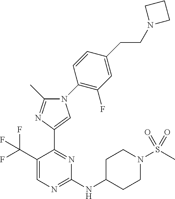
C1(NC2CCN(S(C)(=O)=O)CC2)=NC=C(C(F)(F)F)C(C2=CN(C3=C(F)C=C(CCN4CCC4)C=C3)C(C)=N2)=N1
